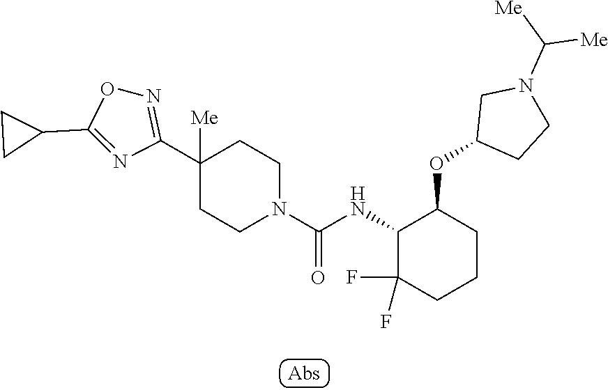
C1(C2=NOC(C3CC3)=N2)([Me])CCN(C(=O)NC2C(OC3CCN(C([Me])[Me])C3)CCCC2(F)F)CC1
